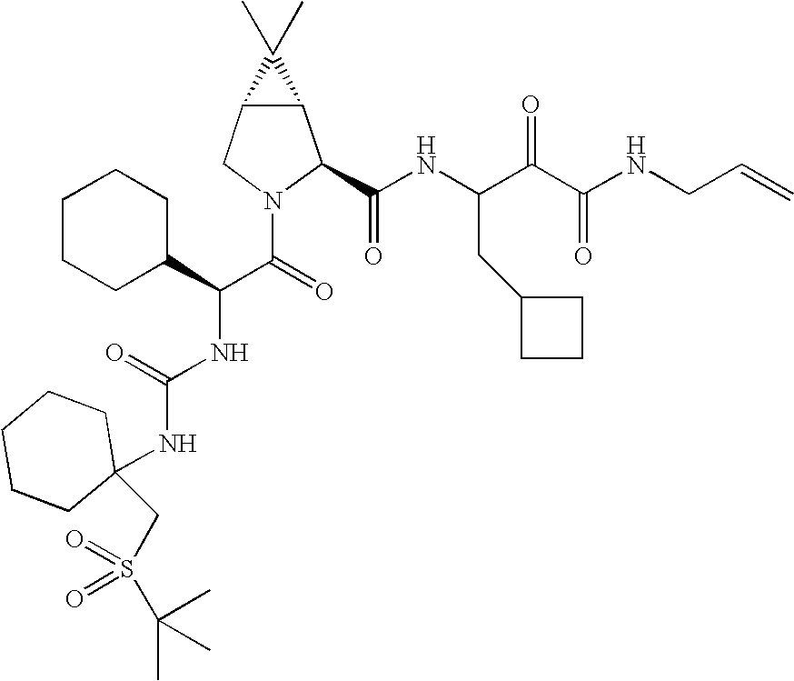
C12C(CN(C(=O)C(NC(NC3(CS(C(C)(C)C)(=O)=O)CCCCC3)=O)C3CCCCC3)C1C(NC(C(C(NCC=C)=O)=O)CC1CCC1)=O)C2(C)C
